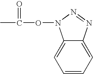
C1=C2C(=CC=C1)N=NN2OC(=O)C
